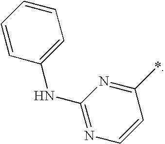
C1=CC(NC2=NC=CC(*)=N2)=CC=C1
